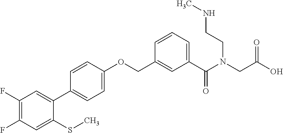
C1(F)=C(F)C=C(SC)C(C2=CC=C(OCC3=CC(C(N(CC(O)=O)CCNC)=O)=CC=C3)C=C2)=C1
